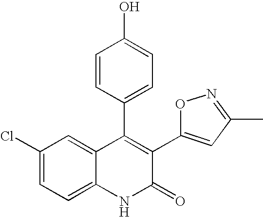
C1(Cl)=CC=C2C(=C1)C(C1=CC=C(O)C=C1)=C(C1=CC(C)=NO1)C(=O)N2
